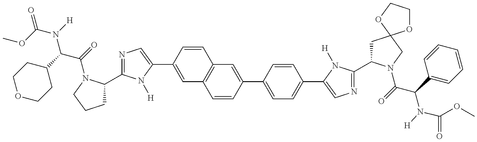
N1=C(C2CCCN2C(C(N(C(=O)OC)[H])C2CCOCC2)=O)N([H])C(C2=CC3=C(C=C2)C=C(C2=CC=C(C4=CN=C(C5CC6(CN5C(C(N([H])C(OC)=O)C5=CC=CC=C5)=O)OCCO6)N4[H])C=C2)C=C3)=C1
